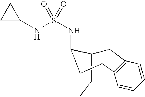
C1C2CCC(C2NS(NC2CC2)(=O)=O)CC2=C1C=CC=C2
